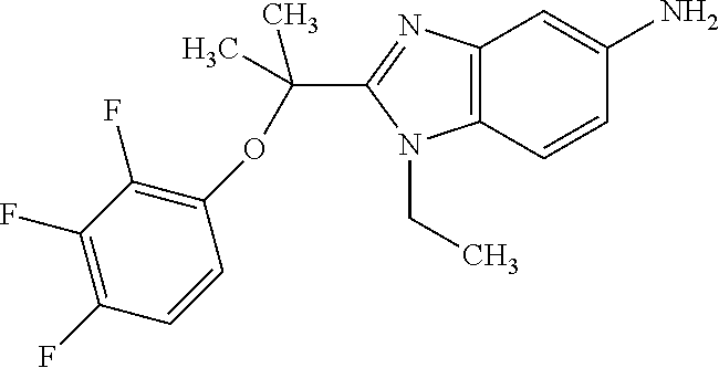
C(C1=NC2=C(N1CC)C=CC(N)=C2)(C)(C)OC1=C(F)C(F)=C(F)C=C1
